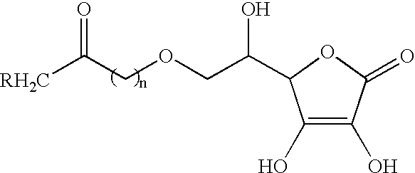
C1(O)=C(O)C(=O)OC1C(COCC([RH2C])=O)O
